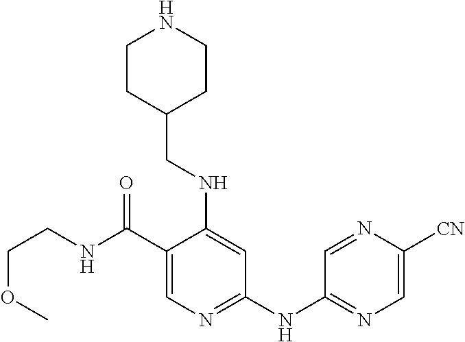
C1(C(NCCOC)=O)=CN=C(NC2=NC=C([CN])N=C2)C=C1NCC1CCNCC1
